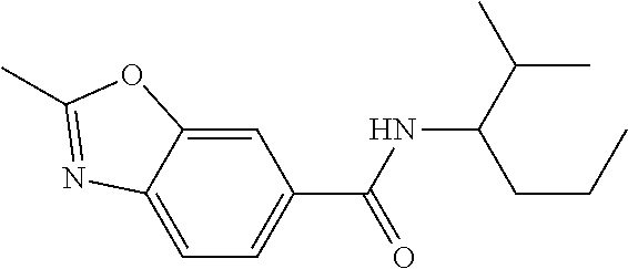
C1=C2C(=CC=C1C(NC(C(C)C)CCC)=O)N=C(C)O2
